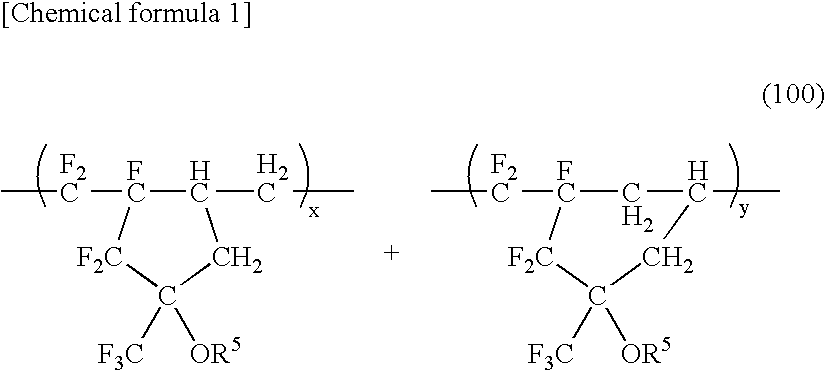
C1(CC)[FC]([F2C]C)[F2C]C([F3C])([OR5])C1.C1[FC]([F2C]C)[F2C]C([F3C])([OR5])CC1C
